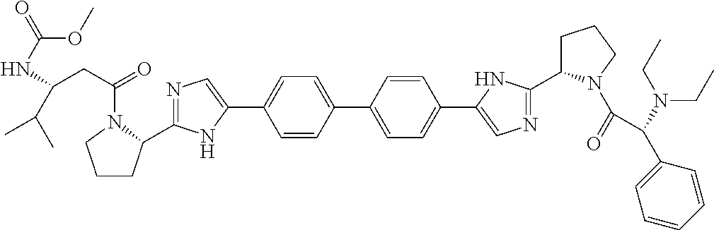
C1=CC(C2=CC=C(C3=CN=C(C4CCCN4C(C(N(CC)CC)C4=CC=CC=C4)=O)N3)C=C2)=CC=C1C1=CN=C(C2CCCN2C(CC(NC(=O)OC)C(C)C)=O)N1
